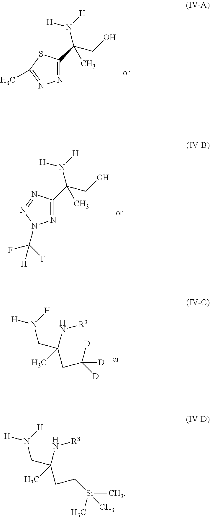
N1=C(C(CO)(N([H])[H])C)SC(C)=N1.N1=C(C(CO)(N([H])[H])C)N=NN1C(F)(F)[H].N(CC(CC([D])([D])[D])(N[R3])C)([H])[H].N(CC(CC[Si](C)(C)C)(N[R3])C)([H])[H]
